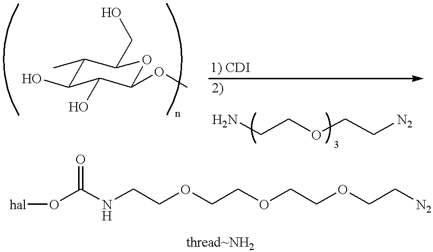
C1(C)C(CO)OC(OC)C(O)C1O.NCCOCC[N2].[hal]OC(NCCOCCOCCOCC[N2])=O
